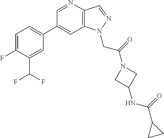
C1(C2=CC=C(F)C(C(F)F)=C2)=CC2=C(C=NN2CC(=O)N2CC(NC(C3CC3)=O)C2)N=C1
